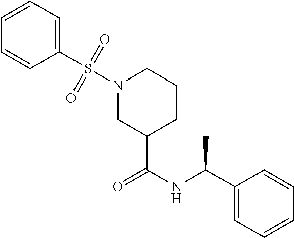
C1=CC=CC(S(N2CC(C(NC(C3=CC=CC=C3)C)=O)CCC2)(=O)=O)=C1
